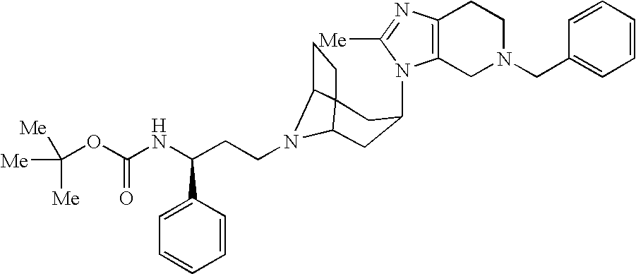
N1(C2CC3N(CCC(NC(OC([Me])([Me])[Me])=O)C4=CC=CC=C4)C4C3(CC4)C2)C2=C(N=C1[Me])CCN(CC1=CC=CC=C1)C2
